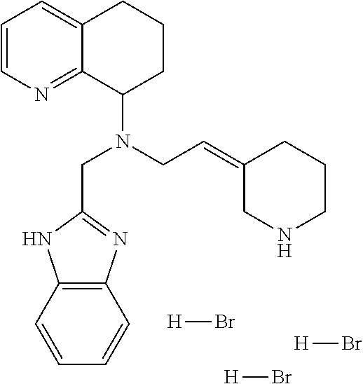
C1=CN=C2C(=C1)CCCC2N(CC=C1CNCCC1)CC1=NC2=C(N1)C=CC=C2.[H]Br.[H]Br.[H]Br
